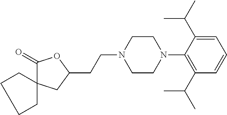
C1(=O)C2(CC(CCN3CCN(C4=C(C(C)C)C=CC=C4C(C)C)CC3)O1)CCCC2
